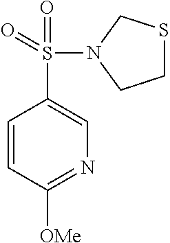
C1=CC([OMe])=NC=C1S(=O)(=O)N1CSCC1
